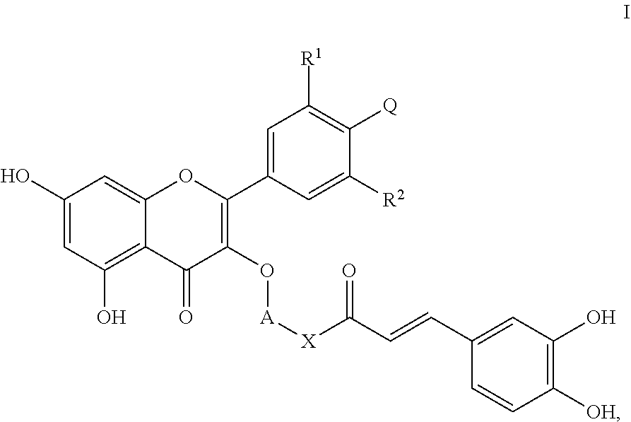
C1(O)=CC(O)=C2C(=C1)OC(C1=CC([R1])=C([Q])C([R2])=C1)=C(O[A][X]C(C=CC1=CC(O)=C([OH])C=C1)=O)C2=O
